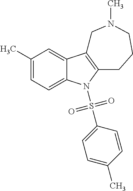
C1(C)=CC=C2C(=C1)C1=C(N2S(=O)(=O)C2=CC=C(C)C=C2)CCCN(C)C1
